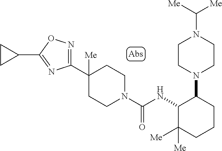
C1(C2([Me])CCN(C(NC3C([Me])([Me])CCCC3N3CCN(C([Me])[Me])CC3)=O)CC2)=NOC(C2CC2)=N1
